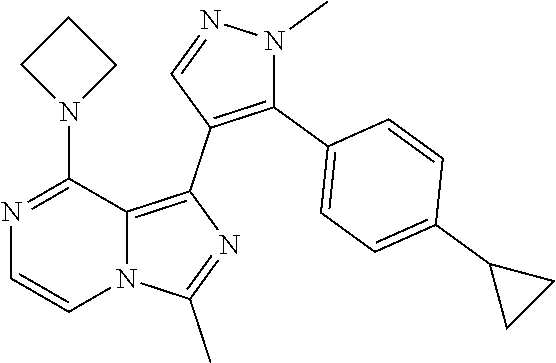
C1=CN2C(=C(C3=C(C4=CC=C(C5CC5)C=C4)N(C)N=C3)N=C2C)C(N2CCC2)=N1
